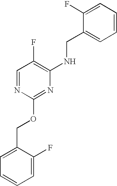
C1=C(F)C(COC2=NC(NCC3=CC=CC=C3F)=C(F)C=N2)=CC=C1
